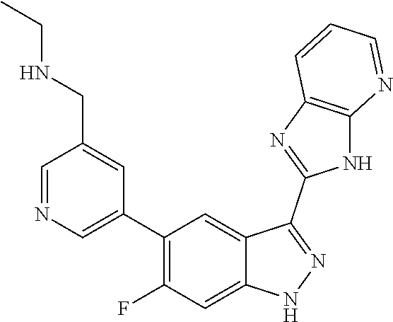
C1=NC=C(C2=C(F)C=C3C(=C2)C(C2=NC4=C(N2)N=CC=C4)=NN3)C=C1CNCC
